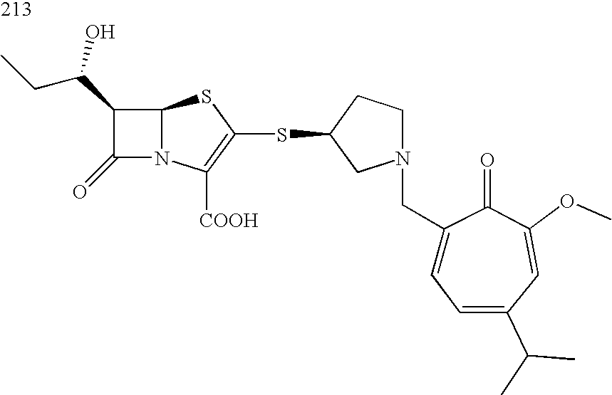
C12N(C([COOH])=C(SC3CN(CC4=CC=C(C(C)C)C=C(OC)C4=O)CC3)S1)C(=O)C2C(CC)O
